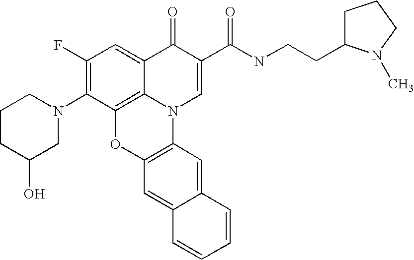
C12=C3C(=CC(F)=C1N1CCCC(O)C1)C(=O)C(C(=O)NCCC1CCCN1C)=CN3C1=C(O2)C=C2C(=C1)C=CC=C2
